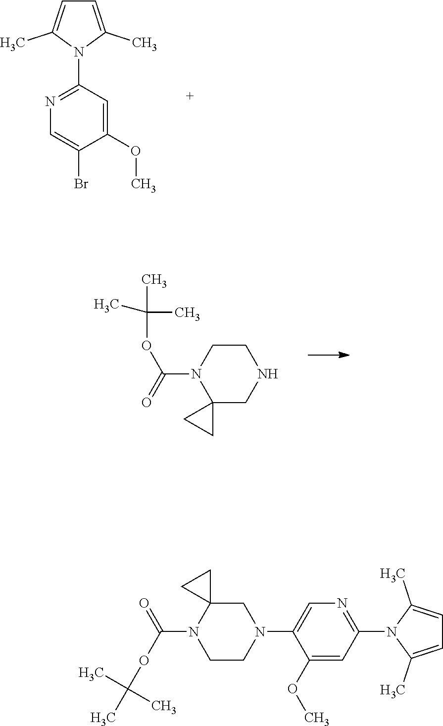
COC1=CC(N2C(C)=CC=C2C)=NC=C1Br.N1(C(OC(C)(C)C)=O)C2(CC2)CNCC1.C1=C(C)N(C2=NC=C(N3CCN(C(OC(C)(C)C)=O)C4(C3)CC4)C(OC)=C2)C(C)=C1
